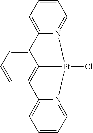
C12=CC=CC3=C1[Pt](Cl)(N1=CC=CC=C21)N1=CC=CC=C31
